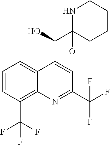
N1C(C(O)C2=CC(C(F)(F)F)=NC3=C(C(F)(F)F)C=CC=C23)(O)CCCC1
